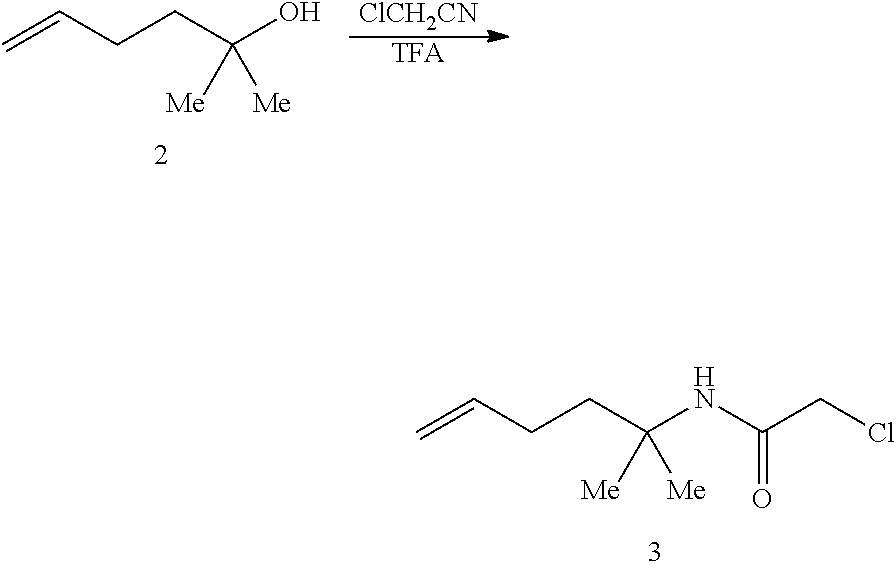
C=CCCC(NC(CCl)=O)([Me])[Me].C=CCCC(O)([Me])[Me].[ClCH2CN].[TFA]
